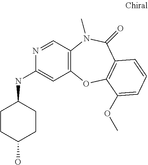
C1CC(O)CCC1NC1=CC2=C(C=N1)N(C)C(=O)C1=C(O2)C(OC)=CC=C1
